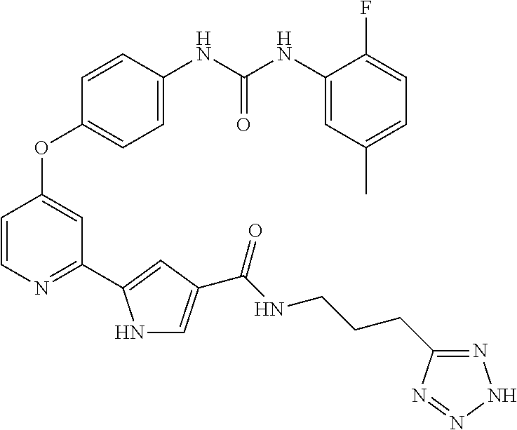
C1=C(NC(NC2=CC(C)=CC=C2F)=O)C=CC(OC2=CC(C3=CC(C(NCCCC4=NNN=N4)=O)=CN3)=NC=C2)=C1
